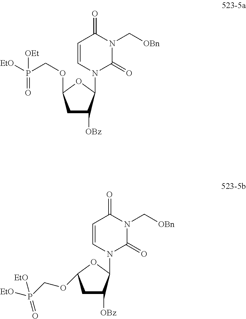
C1C([OBz])C(N2C(=O)N(C[OBn])C(=O)C=C2)OC1OCP([EtO])([OEt])=O.C1C([OBz])C(N2C(=O)N(C[OBn])C(=O)C=C2)OC1OCP([EtO])(=O)[EtO]
